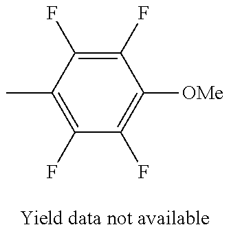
C1(F)=C(C)C(F)=C(F)C([OMe])=C1F
